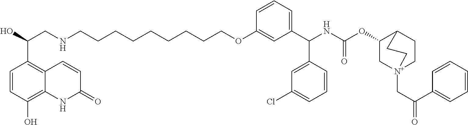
OC(CNCCCCCCCCCOC1=CC(C(NC(OC2C[N+]3(CC(=O)C4=CC=CC=C4)CCC2CC3)=O)C2=CC(Cl)=CC=C2)=CC=C1)C1=C2C(=C(O)C=C1)NC(=O)C=C2
